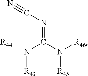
N(=C(N([R46])[R45])N[R43])C#N.[R44]
